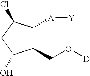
C1(CO[D])C([A][Y])C(Cl)CC1O
